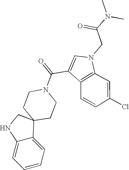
N1C2=CC=CC=C2C2(C1)CCN(C(=O)C1=CN(CC(N(C)C)=O)C3=C1C=CC(Cl)=C3)CC2
